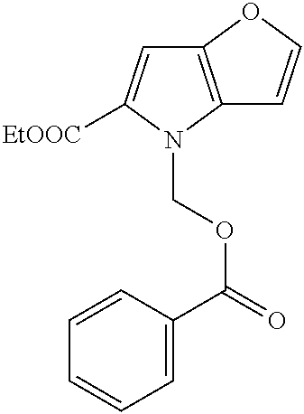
C12=C(N(COC(=O)C3=CC=CC=C3)C([EtOOC])=C1)C=CO2
